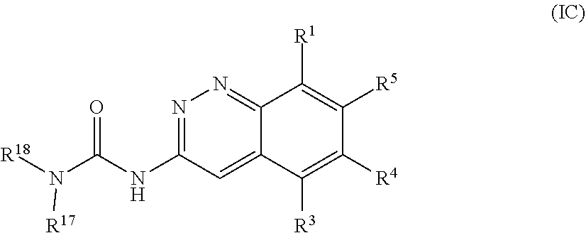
N(C1=NN=C2C(=C1)C([R3])=C([R4])C([R5])=C2[R1])C(N([R18])[R17])=O
